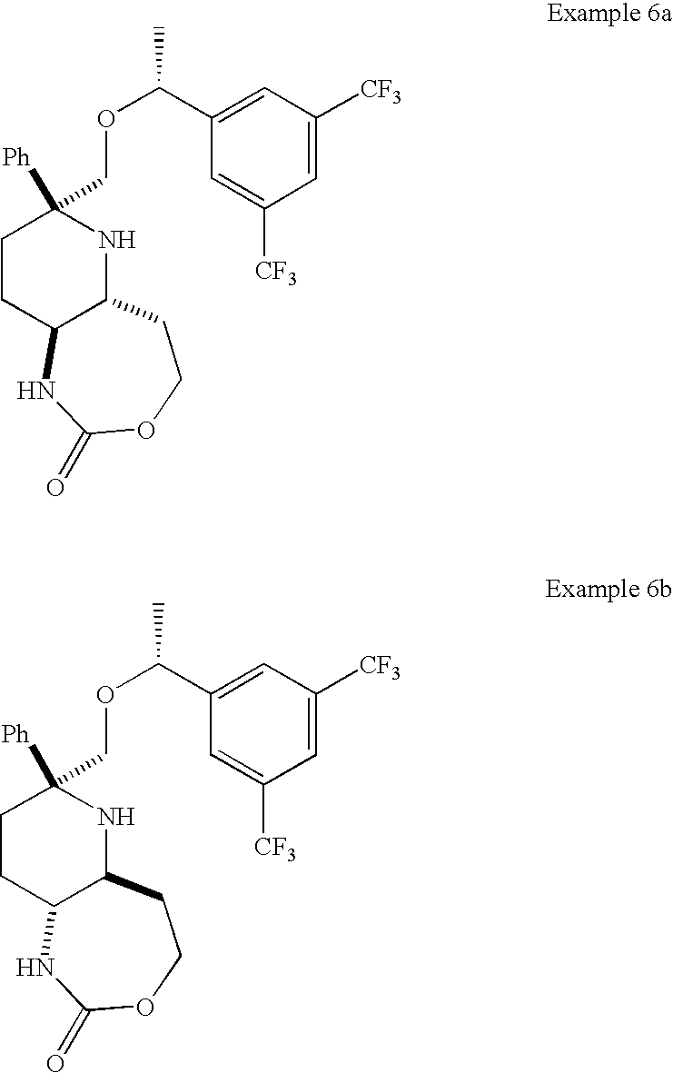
C1=C([CF3])C=C(C(OCC2([Ph])CCC3C(N2)CCOC(=O)N3)C)C=C1[CF3].C1=C([CF3])C=C(C(OCC2([Ph])CCC3C(N2)CCOC(=O)N3)C)C=C1[CF3]
